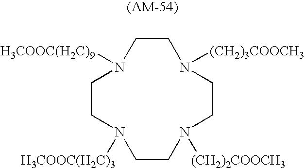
C1CN([H3COOC(H2C)9])CCN([(CH2)3COOCH3])CCN([(CH2)2COOCH3])CCN1[H3COOC(H2C)3]
